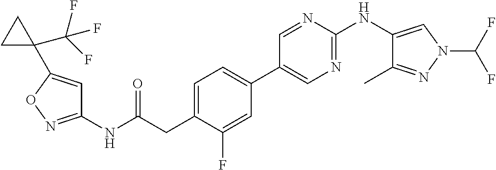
C1(NC(=O)CC2=CC=C(C3=CN=C(NC4=CN(C(F)F)N=C4C)N=C3)C=C2F)=NOC(C2(C(F)(F)F)CC2)=C1
